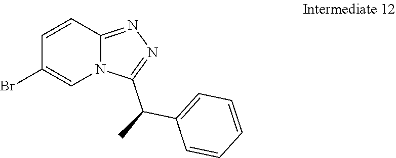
C1=CC2=NN=C(C(C)C3=CC=CC=C3)N2C=C1Br
